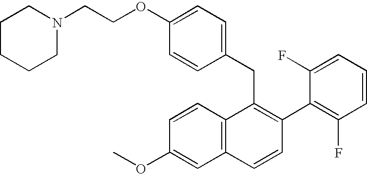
C(C1=C(C2=C(F)C=CC=C2F)C=CC2=C1C=CC(OC)=C2)C1=CC=C(OCCN2CCCCC2)C=C1
